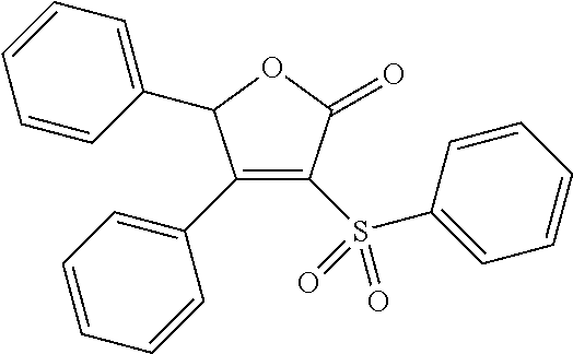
C1(C2=CC=CC=C2)=C(S(C2=CC=CC=C2)(=O)=O)C(=O)OC1C1=CC=CC=C1
